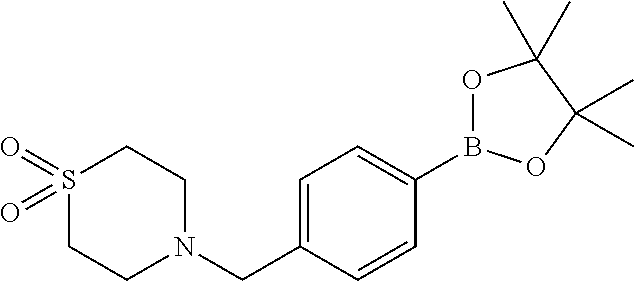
C1=C(CN2CCS(=O)(=O)CC2)C=CC(B2OC(C)(C)C(C)(C)O2)=C1
